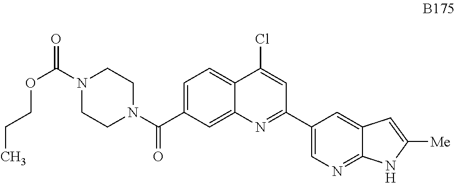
C1=C(C(N2CCN(C(=O)OCCC)CC2)=O)C=C2C(=C1)C(Cl)=CC(C1=CN=C3C(=C1)C=C([Me])N3)=N2
